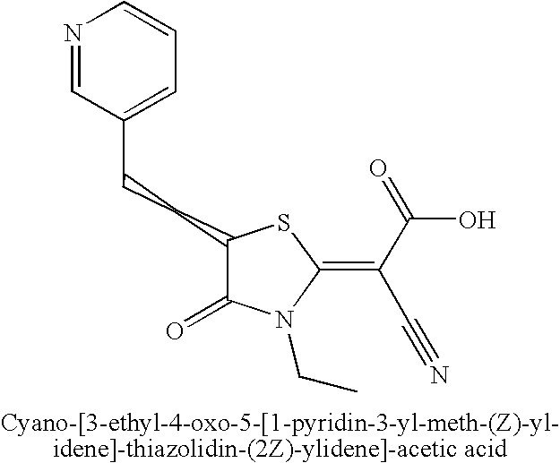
C(CC1C(=O)N(CC)C(=C(C(=O)O)C#N)S1)C1=CC=CN=C1
